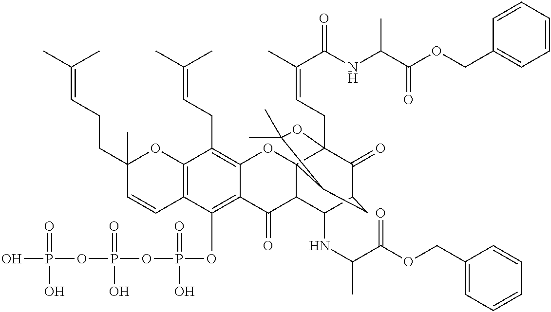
C12=C(OP(=O)(O)OP(OP(O)(=O)O)(=O)O)C3=C(C(CC=C(C)C)=C1OC14C(C2=O)C(NC(C(OCC2=CC=CC=C2)=O)C)C2C(=O)C1(CC=C(C)C(=O)NC(C(OCC1=CC=CC=C1)=O)C)OC(C)(C)C4C2)OC(C)(CCC=C(C)C)C=C3
